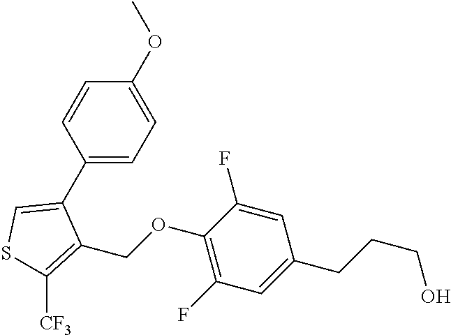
C1(C2=CSC([CF3])=C2COC2=C(F)C=C(CCCO)C=C2F)=CC=C(OC)C=C1
